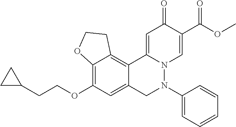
C12=C(OCCC3CC3)C=C3C(=C1CCO2)C1=CC(=O)C(C(OC)=O)=CN1N(C1=CC=CC=C1)C3
